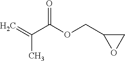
O=C(OCC1OC1)C(=C)C
